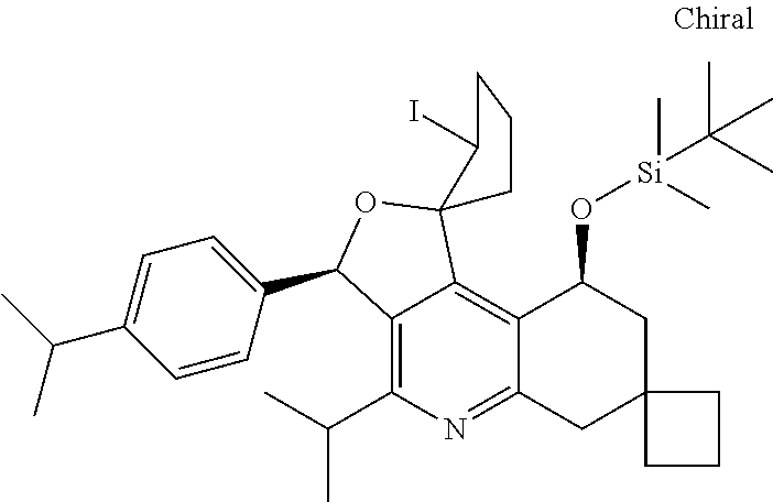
C1=CC(C2C3=C(C(C)C)N=C4C(=C3C3(O2)C(I)CCC3)C(O[Si](C(C)(C)C)(C)C)CC2(C4)CCC2)=CC=C1C(C)C
